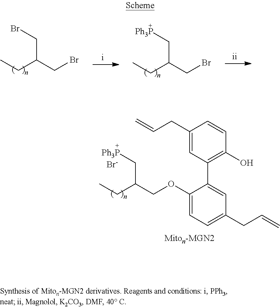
C1(OCC(CC)C[Ph3P])=CC=C(CC=C)C=C1C1=C(O)C=CC(CC=C)=C1.[Br-].CCC(CBr)CBr.CCC(C[Ph3P])CBr
